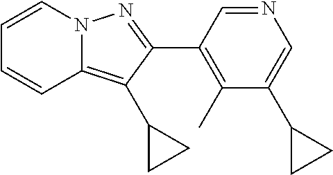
C1=CN2C(=C(C3CC3)C(C3=C(C)C(C4CC4)=CN=C3)=N2)C=C1
